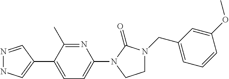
N1=CC(C2=CC=C(N3C(=O)N(CC4=CC=CC(OC)=C4)CC3)N=C2C)=CN1
